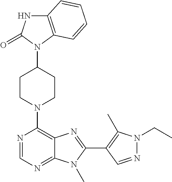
C12=C(N(C3CCN(C4=C5C(=NC=N4)N(C)C(C4=C(C)N(CC)N=C4)=N5)CC3)C(=O)N1)C=CC=C2
